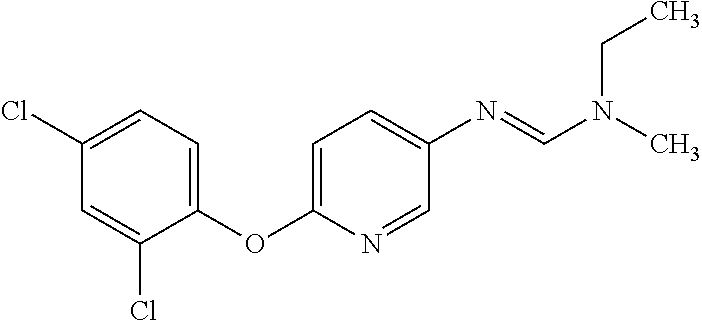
C1=C(OC2=CC=C(N=CN(CC)C)C=N2)C(Cl)=CC(Cl)=C1
